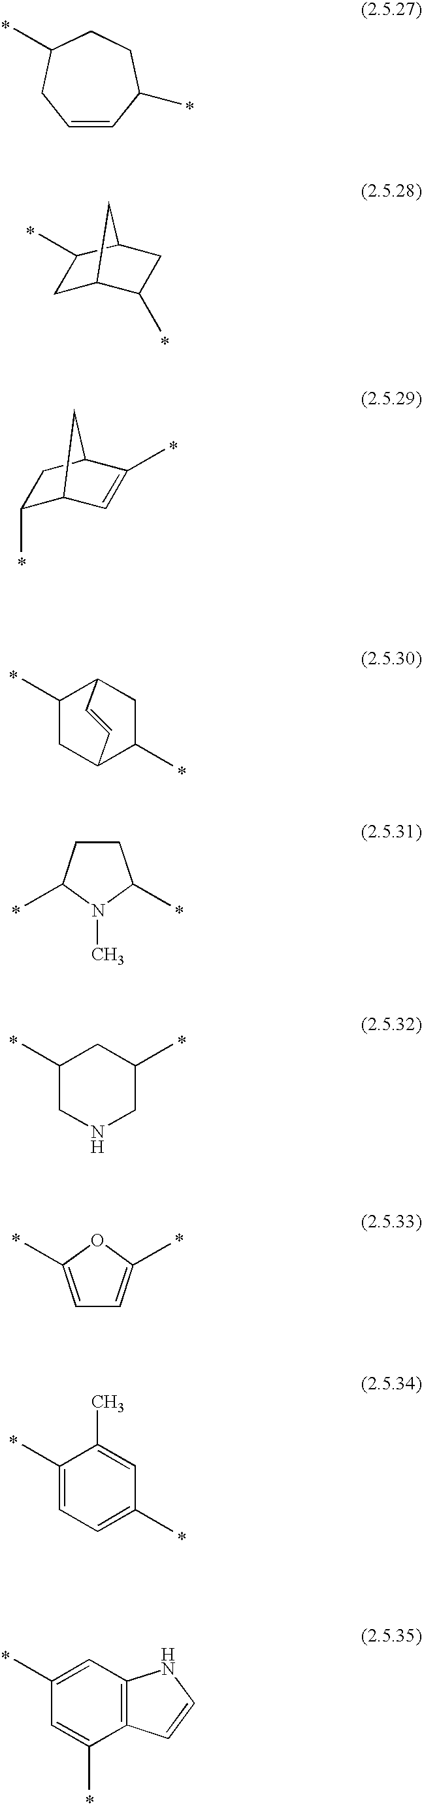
C1=CC(C)CCC(C)C1.C1C2C(C)CC(C1C)C2.C1(C)C2C=C(C)C(C1)C2.C1(C)CC2C(C)CC1C=C2.C1CC(C)N(C)C1C.C1(C)CNCC(C)C1.C1=C(C)OC(C)=C1.C1(C)=CC=C(C)C=C1C.C1(C)=CC2=C(C(C)=C1)C=CN2
